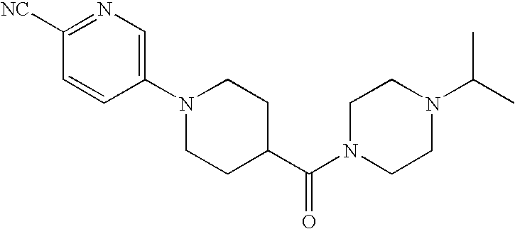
[NC]C1=NC=C(N2CCC(C(N3CCN(C(C)C)CC3)=O)CC2)C=C1
